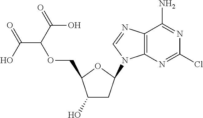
C1(O)CC(N2C3=C(N=C2)C(N)=NC(Cl)=N3)OC1COC(C(O)=O)C(=O)O
